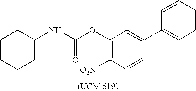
C1CCCC(NC(OC2=C([O2N])C=CC(C3=CC=CC=C3)=C2)=O)C1
